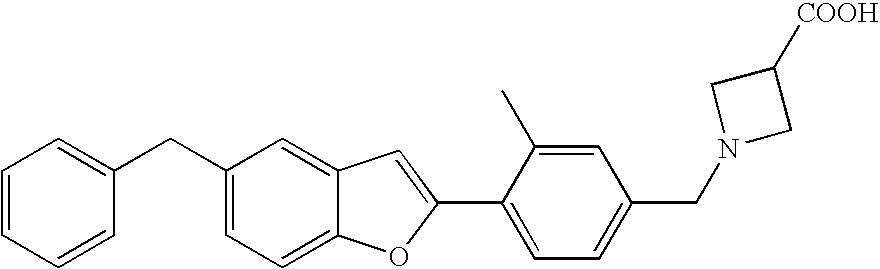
C1=C(C)C(C2=CC3=CC(CC4=CC=CC=C4)=CC=C3O2)=CC=C1CN1CC([COOH])C1
